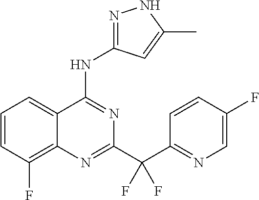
C1=CC(F)=C2C(=C1)C(NC1=NNC(C)=C1)=NC(C(C1=NC=C(F)C=C1)(F)F)=N2
